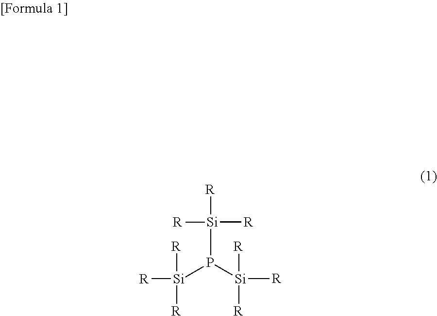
[R][Si]([R])([R])P([Si]([R])([R])[R])[Si]([R])([R])[R]
